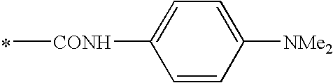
*.C[CONH]C1=CC=C([NMe2])C=C1
